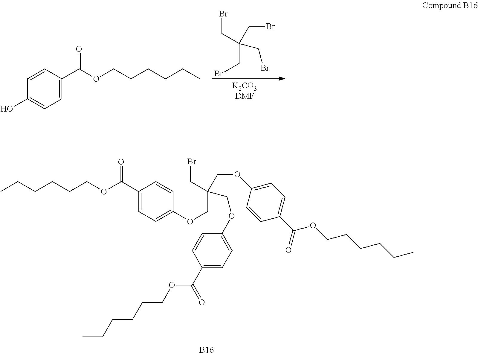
BrCC(CBr)(CBr)CBr.C1=C(C(OCCCCCC)=O)C=CC(O)=C1.[B16].BrCC(COC1=CC=C(C(=O)OCCCCCC)C=C1)(COC1=CC=C(C(OCCCCCC)=O)C=C1)COC1=CC=C(C(OCCCCCC)=O)C=C1
